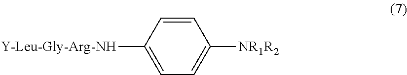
C1=C([Y-Leu-Gly-Arg-NH])C=CC([NR1R2])=C1
